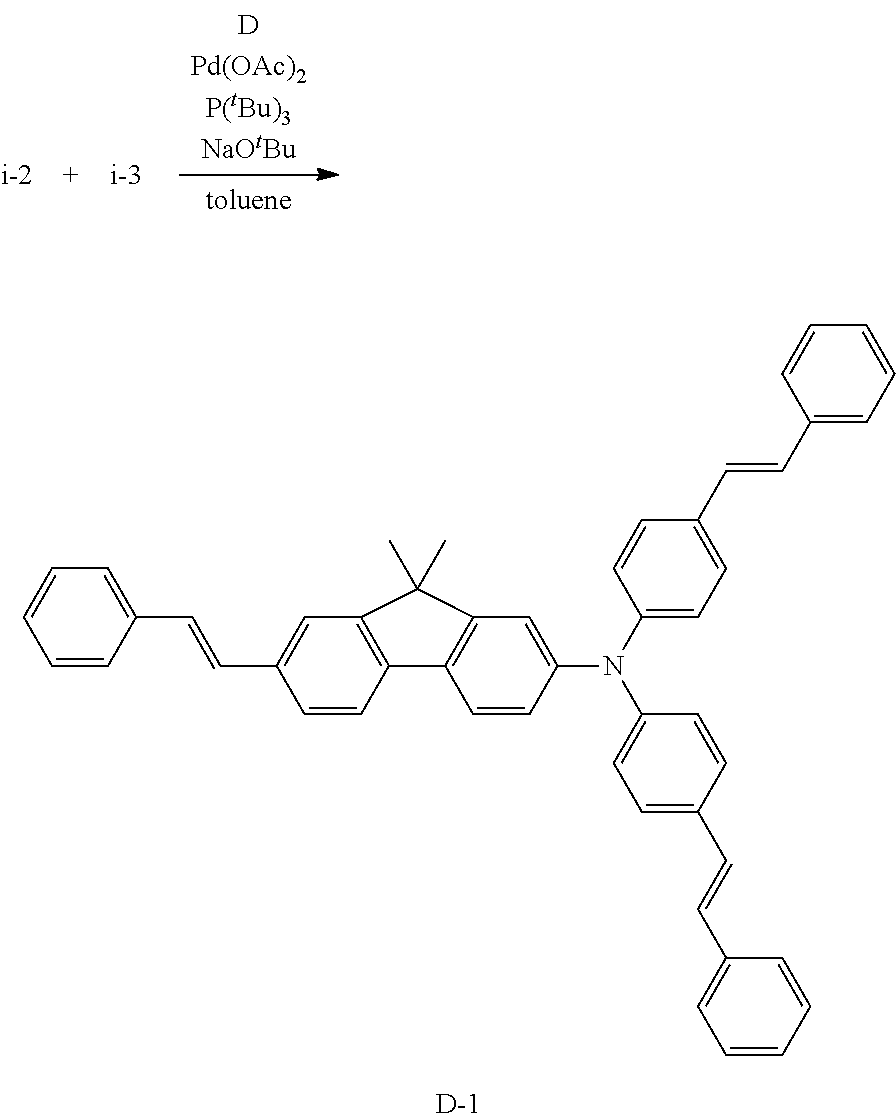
C1=CC(C=CC2=CC3=C(C=C2)C2=C(C=C(N(C4=CC=C(C=CC5=CC=CC=C5)C=C4)C4=CC=C(C=CC5=CC=CC=C5)C=C4)C=C2)C3(C)C)=CC=C1.[D]
